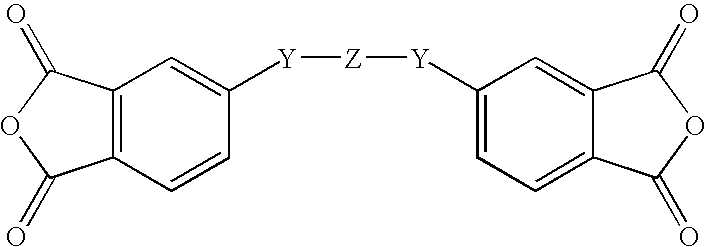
C12=C(C=CC([Y][Z][Y]C3=CC=C4C(=C3)C(=O)OC4=O)=C1)C(=O)OC2=O
